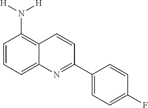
C1=CC=C2C(=C1N([H])[H])C=CC(C1=CC=C(F)C=C1)=N2
